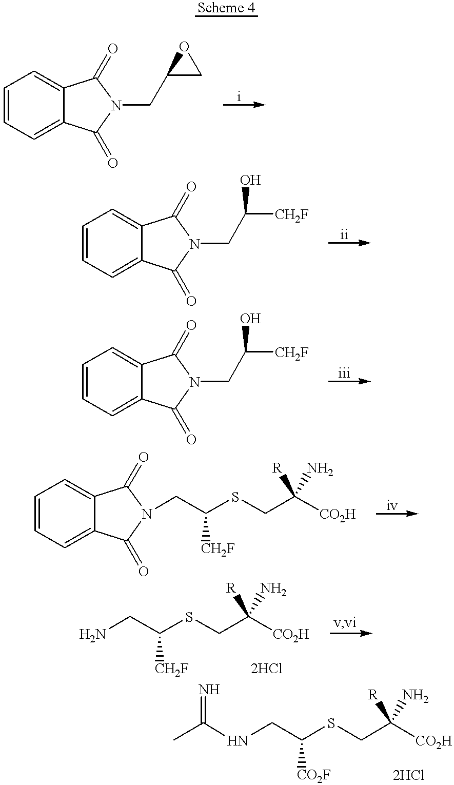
C1=CC=C2C(=C1)C(=O)N(CC1CO1)C2=O.C1=CC=C2C(=C1)C(=O)N(CC(O)[CH2F])C2=O.C1=CC=C2C(=C1)C(=O)N(CC(O)[CH2F])C2=O.C1=CC=C2C(=C1)C(=O)N(CC(SCC([CO2H])(N)[R])[CH2F])C2=O.NCC(SCC([CO2H])(N)[R])[CH2F].N(CC(SCC([CO2H])(N)[R])[CO2F])C(C)=N
